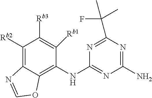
C1(NC2=NC(N)=NC(C(F)(C)C)=N2)=C2C(=C([Rb2])C([Rb3])=C1[Rb1])N=CO2
